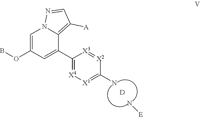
C1(C2=CC(OB)=CN3C2=C([A])C=N3)=[X4][X1]=C(N)[X2]=[X3]1.N[E].[D]
